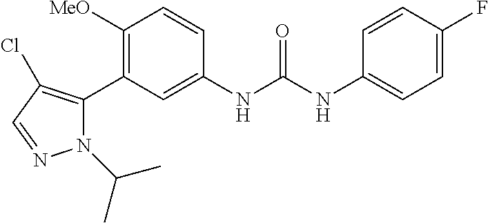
C1([MeO])=C(C2=C(Cl)C=NN2C(C)C)C=C(NC(NC2=CC=C(F)C=C2)=O)C=C1
